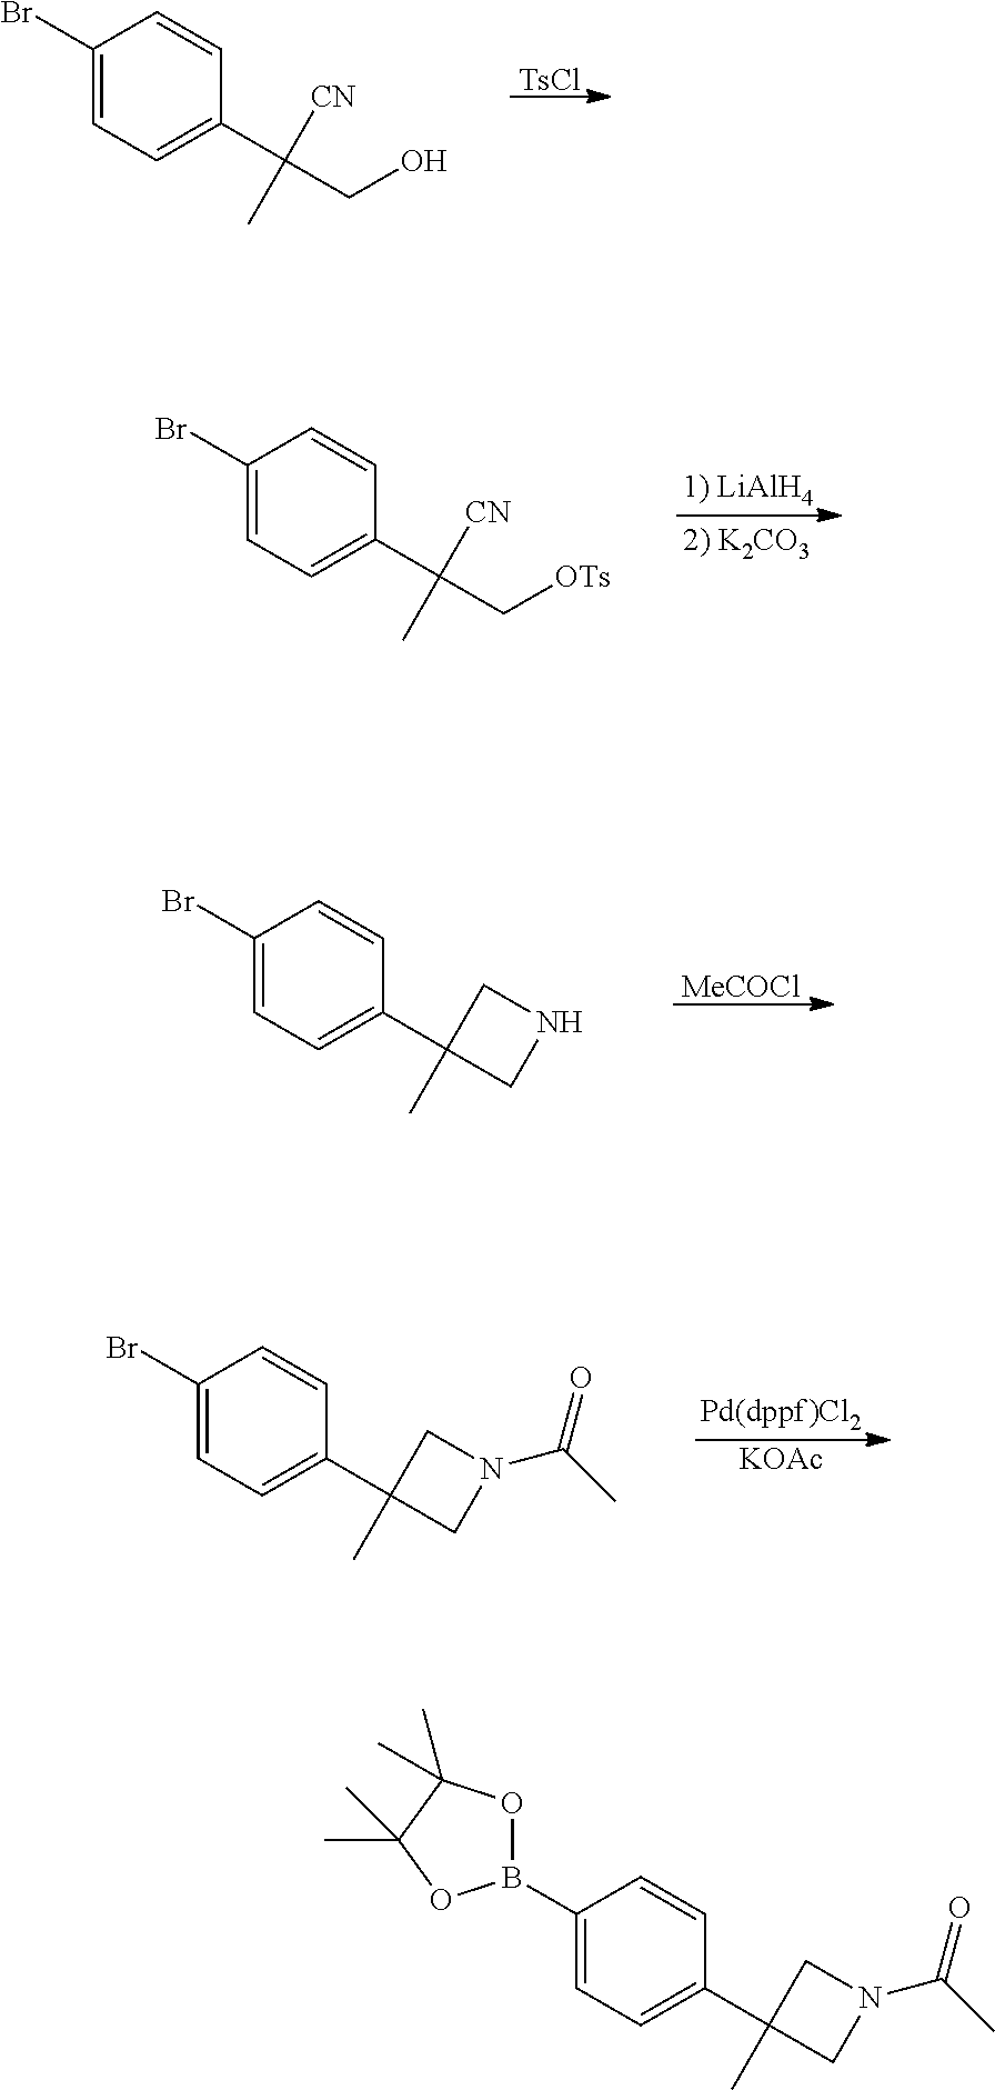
[TsCl].C1(Br)=CC=C(C(CO)([CN])C)C=C1.C1(Br)=CC=C(C(C[OTs])([CN])C)C=C1.[MeCOCl].C1(Br)=CC=C(C2(C)CNC2)C=C1.[KOAc].C1(Br)=CC=C(C2(C)CN(C(C)=O)C2)C=C1.C1(B2OC(C)(C)C(C)(C)O2)=CC=C(C2(C)CN(C(C)=O)C2)C=C1
